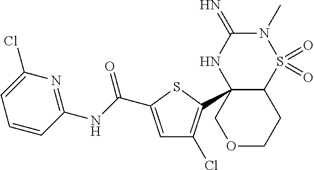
C12C(C3=C(Cl)C=C(C(NC4=NC(Cl)=CC=C4)=O)S3)(NC(=N)N(C)S1(=O)=O)COCC2
